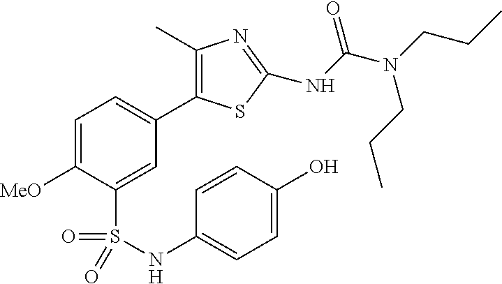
C1(C)=C(C2=CC=C([MeO])C(S(=O)(=O)NC3=CC=C(O)C=C3)=C2)SC(NC(N(CCC)CCC)=O)=N1
